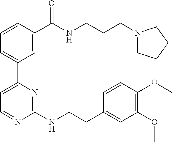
C1=CC(C(NCCCN2CCCC2)=O)=CC(C2=CC=NC(NCCC3=CC(OC)=C(OC)C=C3)=N2)=C1
